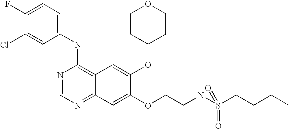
C1(NC2=C3C(=NC=N2)C=C(OCCNS(CCCC)(=O)=O)C(OC2CCOCC2)=C3)=CC=C(F)C(Cl)=C1
